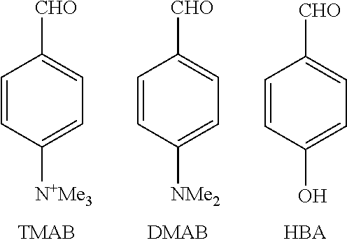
C1=CC([N+Me3])=CC=C1[CHO].C1=CC([NMe2])=CC=C1[CHO].C1=CC(O)=CC=C1[CHO]
